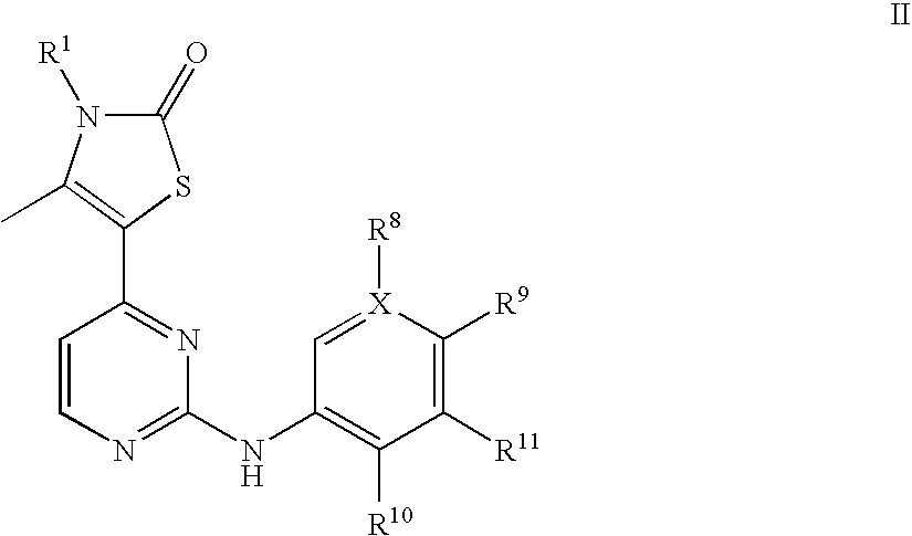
C1(=O)N([R1])C(C)=C(C2=NC(NC3=C([R10])C([R11])=C([R9])[X]([R8])=C3)=NC=C2)S1
